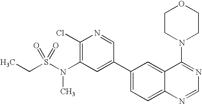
C1(C2=CC(N(S(CC)(=O)=O)C)=C(Cl)N=C2)=CC=C2C(=C1)C(N1CCOCC1)=NC=N2
